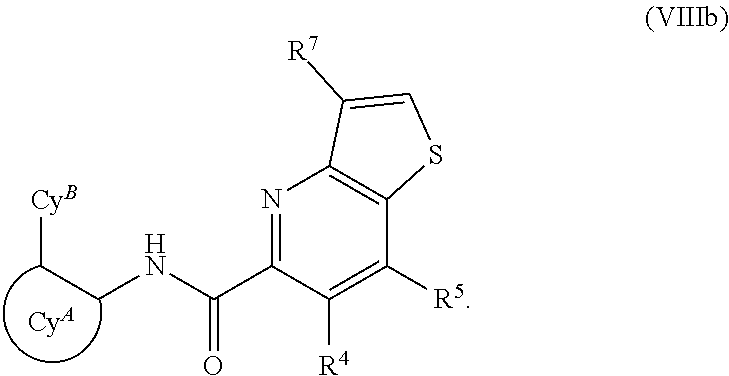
N1=C(C(NCC[CyB])=O)C([R4])=C([R5])C2=C1C([R7])=CS2.[CyA]
